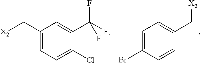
C1(C[X2])=CC=C(Cl)C(C(F)(F)F)=C1.C1=C(Br)C=CC(C[X2])=C1
